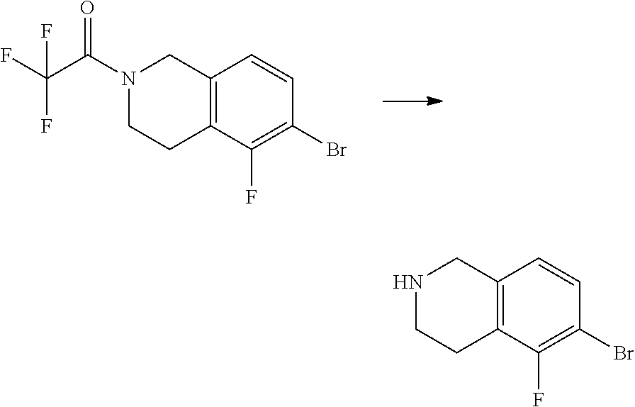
C12=C(C(F)=C(Br)C=C1)CCN(C(=O)C(F)(F)F)C2.C12=C(C(F)=C(Br)C=C1)CCNC2
